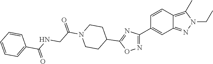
C1CC(C2=NC(C3=CC4=NN(CC)C(C)=C4C=C3)=NO2)CCN1C(=O)CNC(=O)C1=CC=CC=C1
